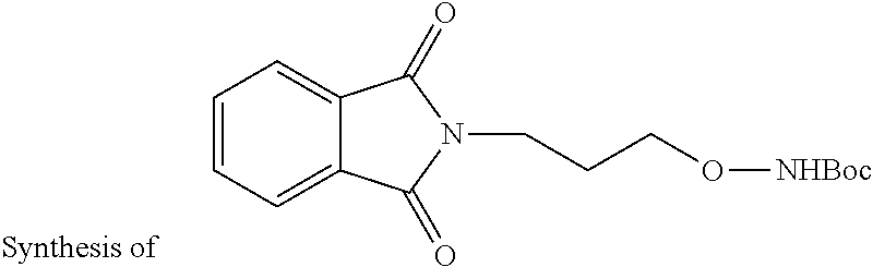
C1=CC=C2C(=C1)C(=O)N(CCCO[NHBoc])C2=O
